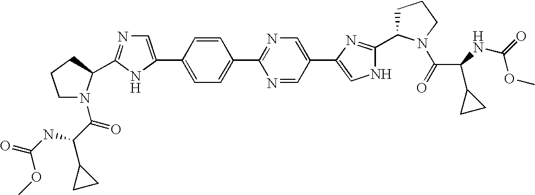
C1(C2=CN=C(C3N(C(C(NC(=O)OC)C4CC4)=O)CCC3)N2)=CC=C(C2=NC=C(C3=CNC(C4CCCN4C(=O)C(C4CC4)NC(OC)=O)=N3)C=N2)C=C1
